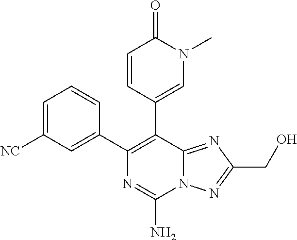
C1=C([NC])C=C(C2=C(C3=CN(C)C(=O)C=C3)C3=NC(CO)=NN3C(N)=N2)C=C1
